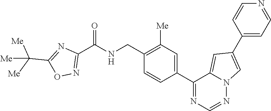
C1(CNC(C2=NOC(C([Me])([Me])[Me])=N2)=O)=C([Me])C=C(C2=NC=NN3C2=CC(C2=CC=NC=C2)=C3)C=C1
